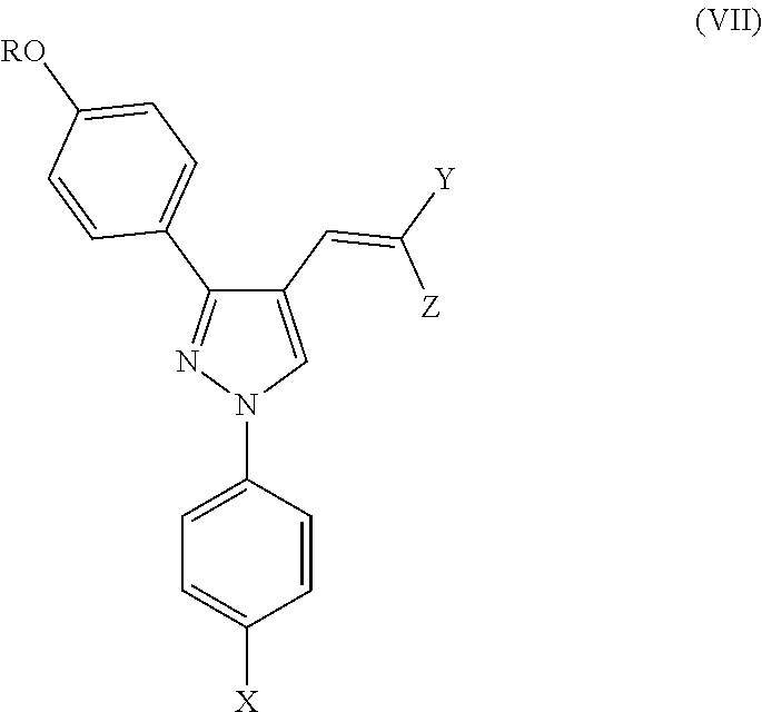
C1(N2C=C(C=C([Y])[Z])C(C3=CC=C([RO])C=C3)=N2)=CC=C([X])C=C1
